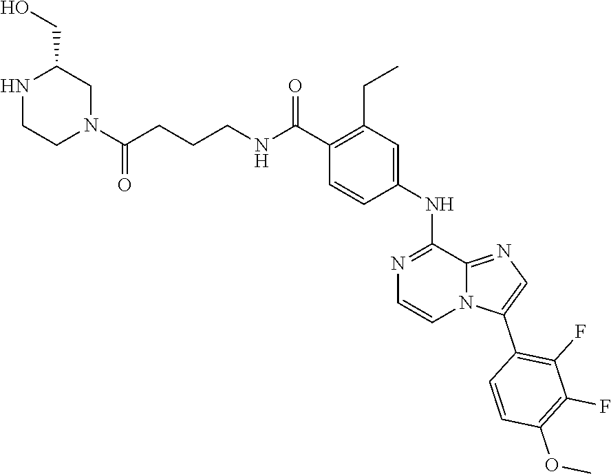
C(CNC(C1=C(CC)C=C(NC2=NC=CN3C2=NC=C3C2=C(F)C(F)=C(OC)C=C2)C=C1)=O)CC(N1CC(CO)NCC1)=O
